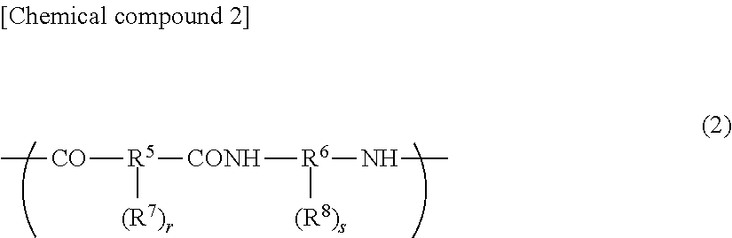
C[CO][R5]([CONH][R6](NC)[(R8)s])[(R7)r]
